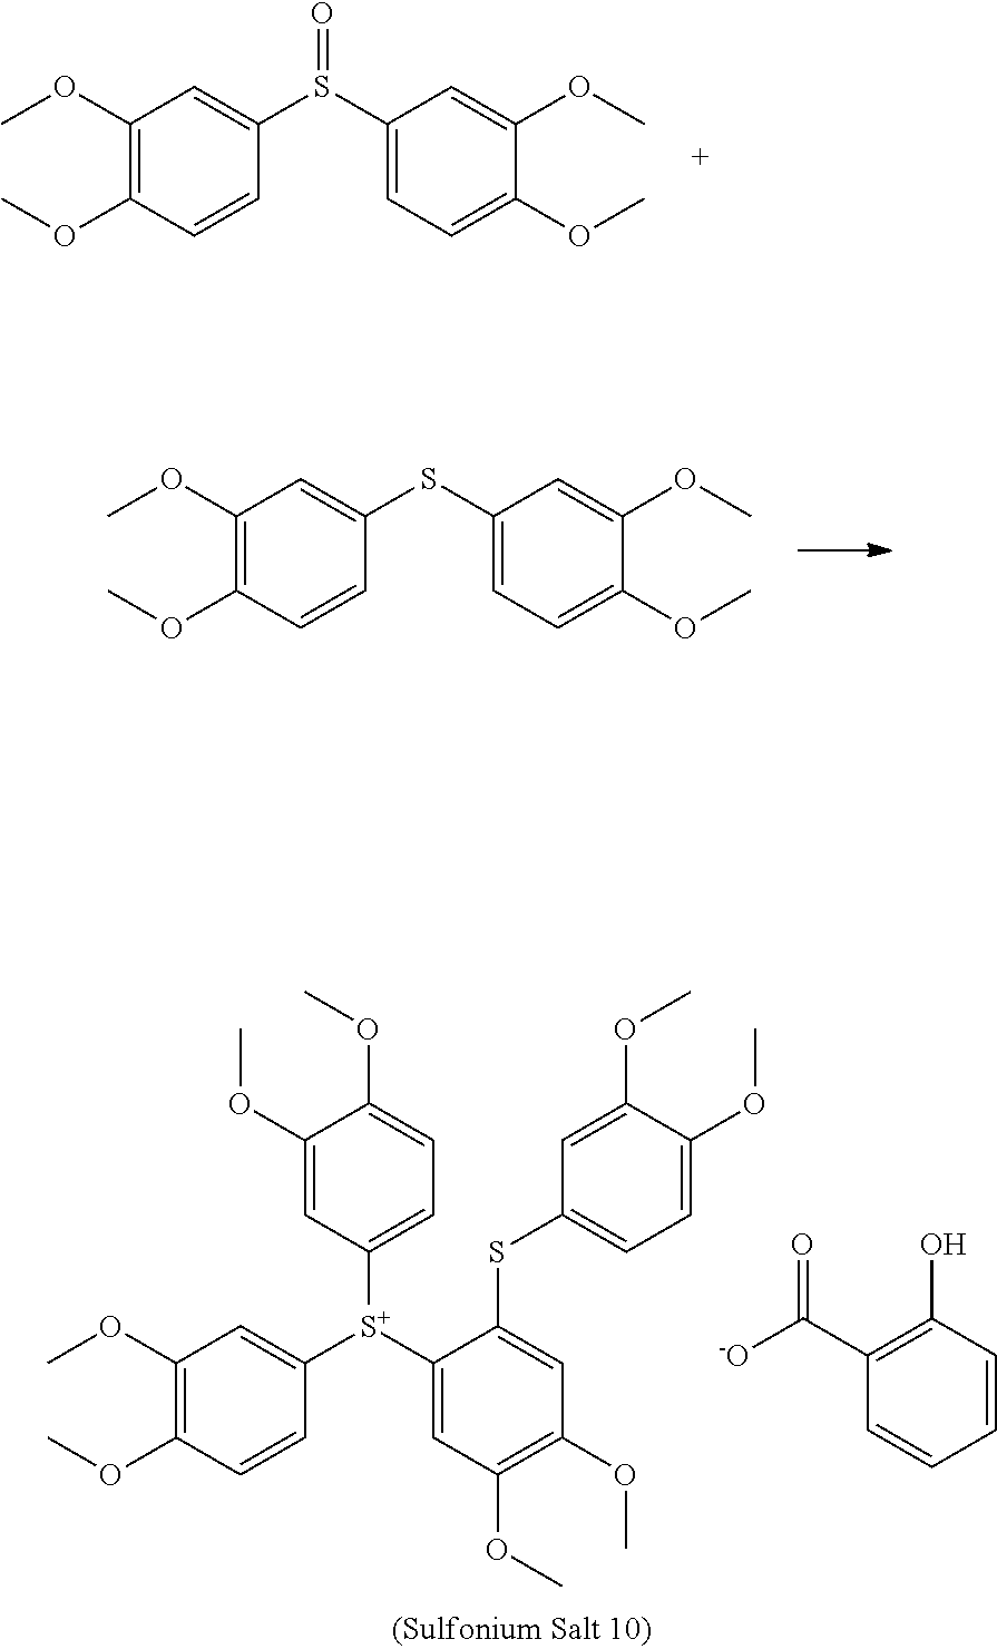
C1(OC)=C(OC)C=CC([S+](C2=CC(OC)=C(OC)C=C2SC2=CC=C(OC)C(OC)=C2)C2=CC=C(OC)C(OC)=C2)=C1.[-O]C(C1=C(O)C=CC=C1)=O.C1(OC)=C(OC)C=CC(S(C2=CC=C(OC)C(OC)=C2)=O)=C1.C1(OC)=C(OC)C=CC(SC2=CC=C(OC)C(OC)=C2)=C1
